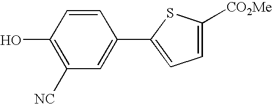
C1([NC])=C(O)C=CC(C2=CC=C([CO2Me])S2)=C1
